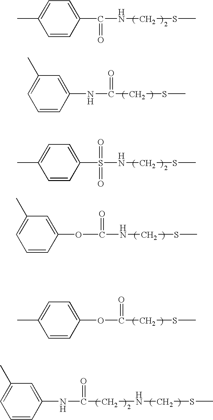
C1=CC(C(NCSC)=O)=CC=C1C.C1=CC(S(NCSC)(=O)=O)=CC=C1C.C1=CC(OC(NCSC)=O)=CC(C)=C1.C1=CC(NC(=O)CSC)=CC(C)=C1.C1=CC(OC(=O)CSC)=CC=C1C.C1=CC(NC(CNCSC)=O)=CC(C)=C1
